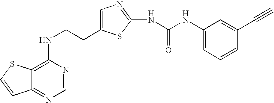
C(CNC1=C2C(=NC=N1)C=CS2)C1=CN=C(NC(=O)NC2=CC=CC(C#C)=C2)S1
